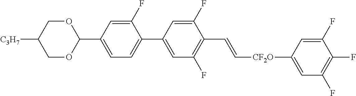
C1(F)=CC(C2OCC([C3H7])CO2)=CC=C1C1=CC(F)=C(C=C[CF2O]C2=CC(F)=C(F)C(F)=C2)C(F)=C1
